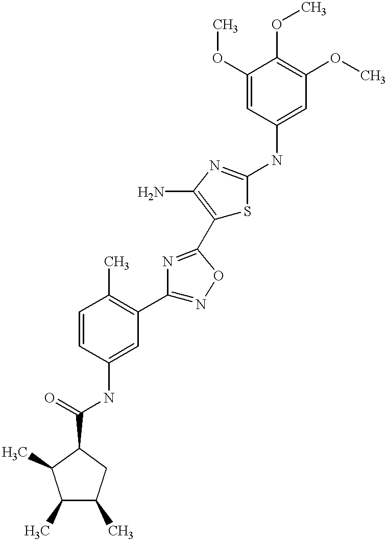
C1(C(=O)NC2=CC(C3=NOC(C4=C(N)N=C(NC5=CC(OC)=C(OC)C(OC)=C5)S4)=N3)=C(C)C=C2)C(C)C(C)C(C)C1
